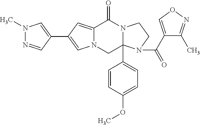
N12C(=CC(C3=CN(C)N=C3)=C1)C(=O)N1C(C3=CC=C(OC)C=C3)(C2)N(C(C2=CON=C2C)=O)CC1
